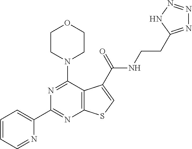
C1=CC=NC(C2=NC3=C(C(N4CCOCC4)=N2)C(C(NCCC2=NN=NN2)=O)=CS3)=C1
